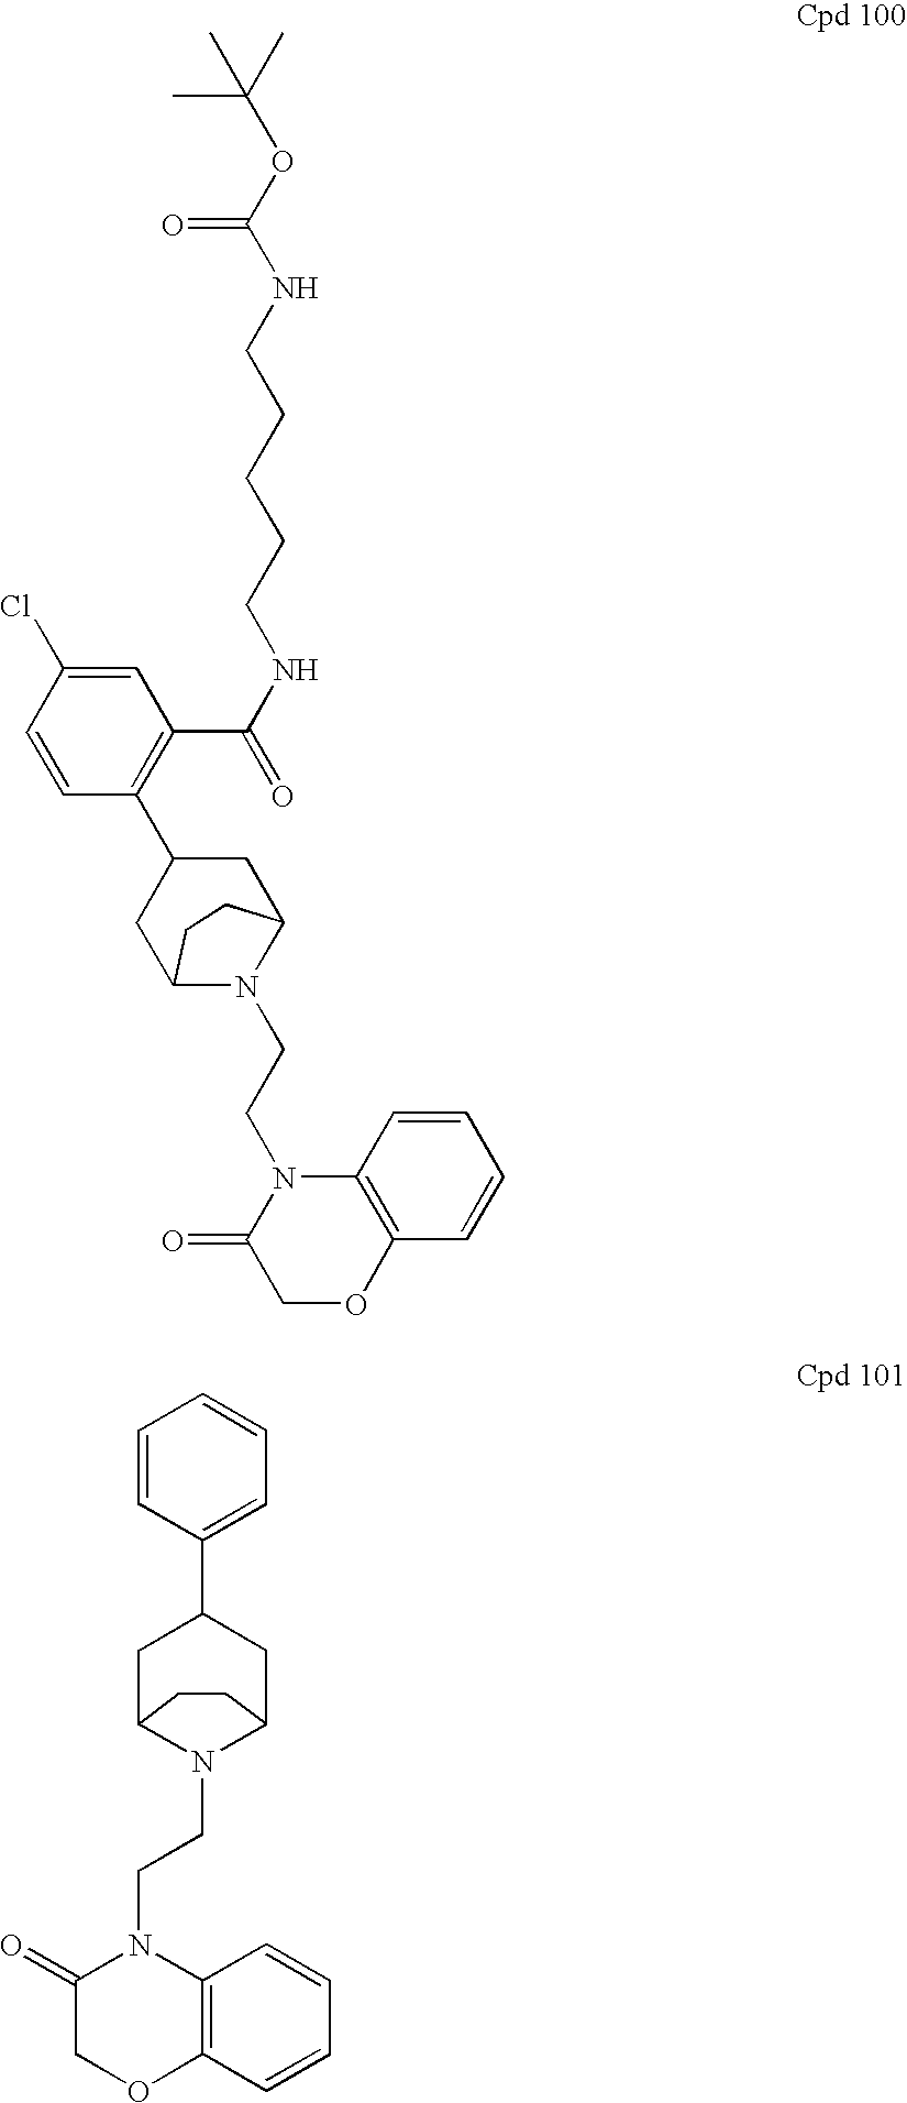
C1(C(NCCCCCNC(OC(C)(C)C)=O)=O)=C(C2CC3N(CCN4C(=O)COC5=C4C=CC=C5)C(C2)CC3)C=CC(Cl)=C1.C12=C(C=CC=C1)OCC(=O)N2CCN1C2CC(C3=CC=CC=C3)CC1CC2
